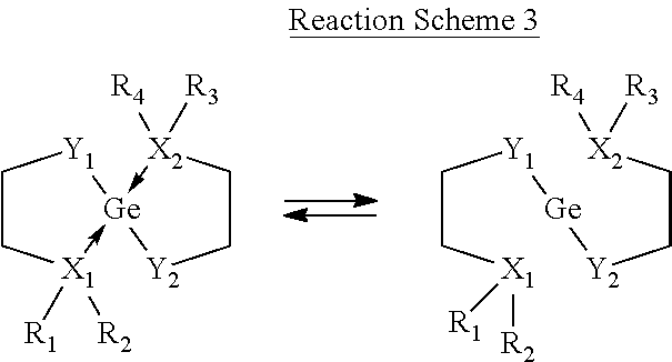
C1C[X1]([R1])([R2])->[Ge]2(-[X2]([R3])([R4])CC[Y2]2)[Y1]1.C(C[X1]([R2])[R1])[Y1][Ge][Y2]CC[X2]([R3])[R4]
